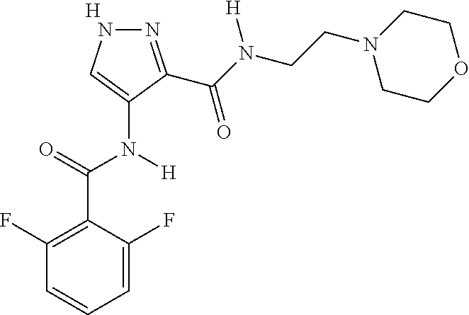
C1=C(F)C(C(=O)N(C2=CNN=C2C(N(CCN2CCOCC2)[H])=O)[H])=C(F)C=C1.[H]
